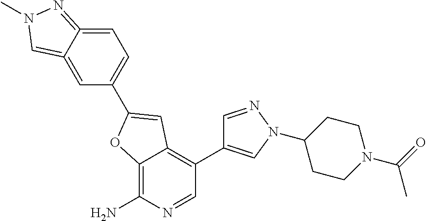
C12=C(N)N=CC(C3=CN(C4CCN(C(C)=O)CC4)N=C3)=C1C=C(C1=CC=C3=NN(C)C=C3=C1)O2
